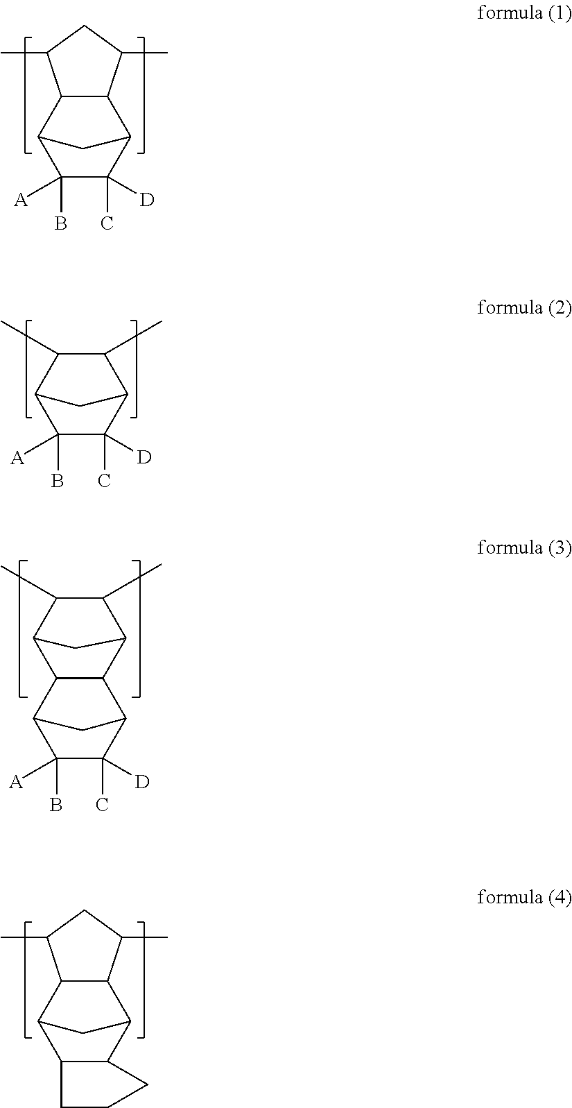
C12C(C(C)CC1C)C1C(C)([D])C(B)([A])C2C1.C12C(C3C(C)([D])C(B)([A])C1C3)C1C(C)C(C)C2C1.C12C(C(C)CC1C)C1C3C(C2C1)CCC3.C1(C)C(C)C2C(C)([D])C(B)([A])C1C2
